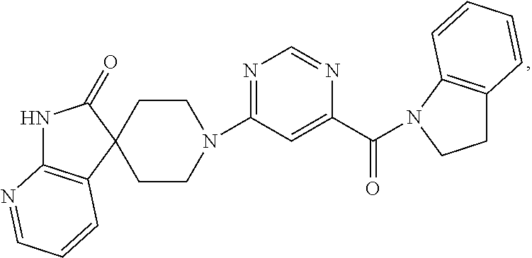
C1(=O)NC2=C(C=CC=N2)C12CCN(C1=NC=NC(C(=O)N3C4=C(CC3)C=CC=C4)=C1)CC2
